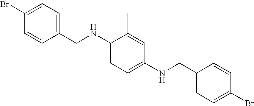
C1(NCC2=CC=C(Br)C=C2)=CC=C(NCC2=CC=C(Br)C=C2)C=C1C
